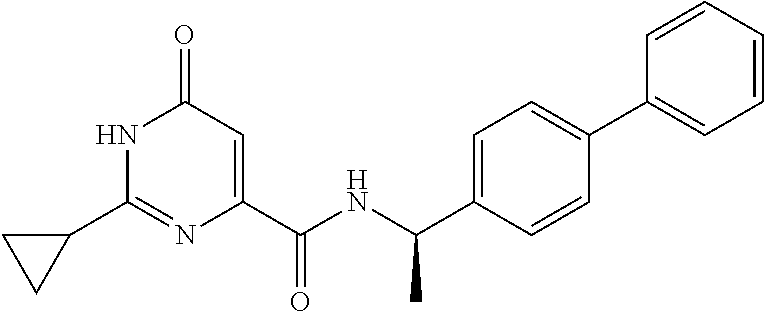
C1(=O)C=C(C(NC(C2=CC=C(C3=CC=CC=C3)C=C2)C)=O)N=C(C2CC2)N1
